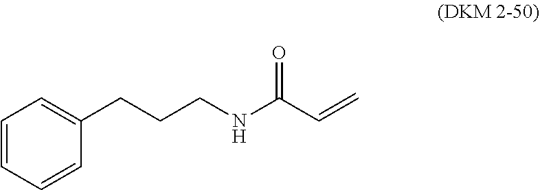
C(CCNC(C=C)=O)C1=CC=CC=C1
